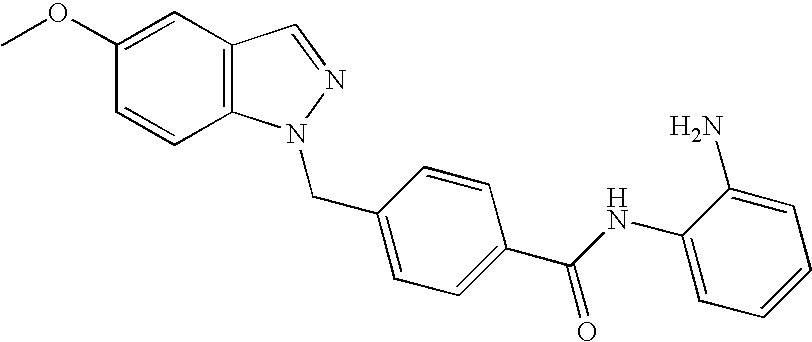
C1=CC2=C(C=C1OC)C=NN2CC1=CC=C(C(NC2=CC=CC=C2N)=O)C=C1
